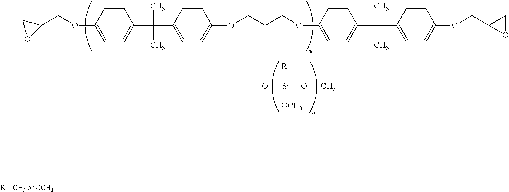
C1C(COC2=CC=C(C(C3=CC=C(OCC(COC4=CC=C(C(C5=CC=C(OCC6OC6)C=C5)(C)C)C=C4)O[Si](OC)([R])[OCH3])C=C3)(C)C)C=C2)O1
